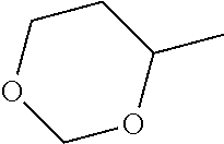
C1CC(C)OCO1
